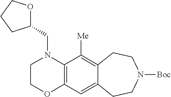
C12=C(C([Me])=C3C(=C1)CCN([Boc])CC3)N(CC1OCCC1)CCO2
